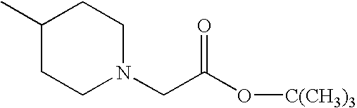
C1(C)CCN(CC(O[C(CH3)3])=O)CC1
